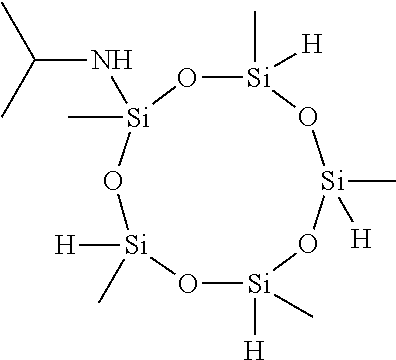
[Si]1([H])(C)O[Si]([H])(C)O[Si](C)(NC(C)C)O[Si](C)([H])O[Si](C)([H])O1
